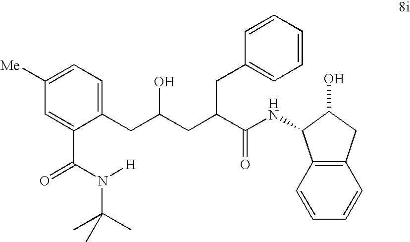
C1(C(N([H])C(C)(C)C)=O)=CC([Me])=CC=C1CC(CC(C(NC1C2=C(C=CC=C2)CC1O)=O)CC1=CC=CC=C1)O
